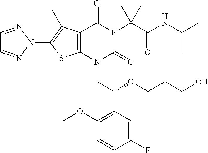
C12=C(N(CC(C3=C(OC)C=CC(F)=C3)OCCCO)C(=O)N(C(C(=O)NC(C)C)(C)C)C1=O)SC(N1N=CC=N1)=C2C
